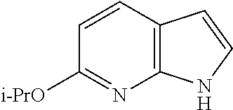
C12=C(C=CC([i-PrO])=N1)C=CN2
